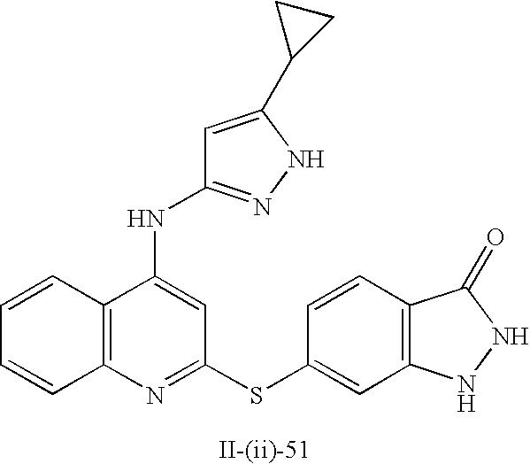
C12=C(N=C(SC3=CC4=C(C=C3)C(=O)NN4)C=C1NC1=NNC(C3CC3)=C1)C=CC=C2
